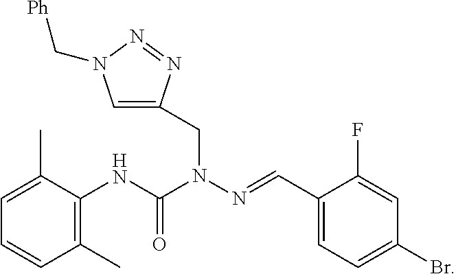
C1(C)=C(NC(N(N=CC2=CC=C(Br)C=C2F)CC2=CN(C[Ph])N=N2)=O)C(C)=CC=C1
